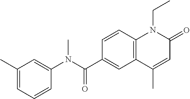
C1(N(C(C2=CC3=C(C=C2)N(CC)C(=O)C=C3C)=O)C)=CC(C)=CC=C1
